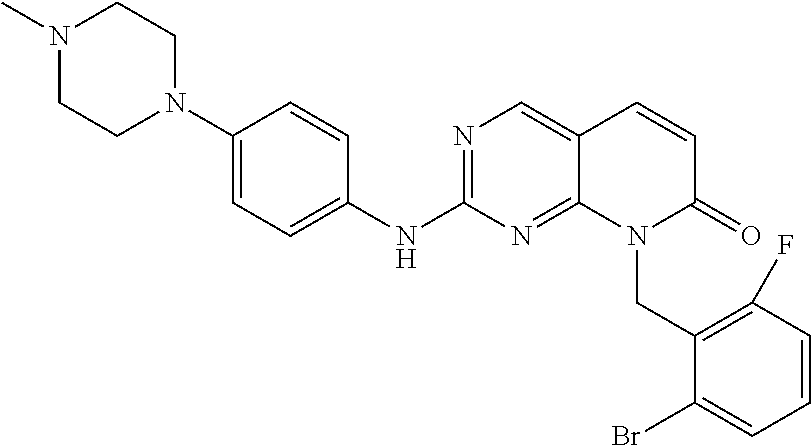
N1(C)CCN(C2=CC=C(NC3=NC=C4C(=N3)N(CC3=C(F)C=CC=C3Br)C(=O)C=C4)C=C2)CC1
